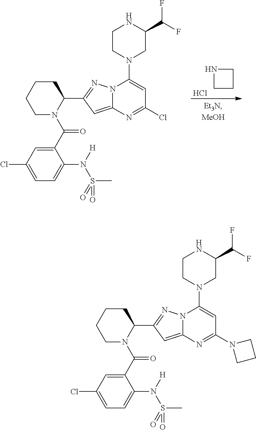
N1CCC1.Cl.C1(C(N2C(C3=NN4C(=C3)N=C(Cl)C=C4N3CC(C(F)F)NCC3)CCCC2)=O)=CC(Cl)=CC=C1N(S(C)(=O)=O)[H].C1(C(N2C(C3=NN4C(=C3)N=C(N3CCC3)C=C4N3CC(C(F)F)NCC3)CCCC2)=O)=CC(Cl)=CC=C1N(S(C)(=O)=O)[H]
